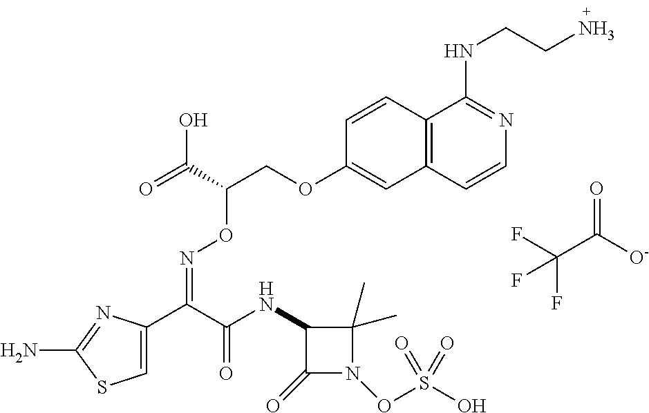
C1=C(C(C(NC2C(=O)N(OS(O)(=O)=O)C2(C)C)=O)=NOC(COC2=CC3=C(C=C2)C(NCCN)=NC=C3)C(=O)O)N=C(N)S1.FC(C([O-])=O)(F)F
